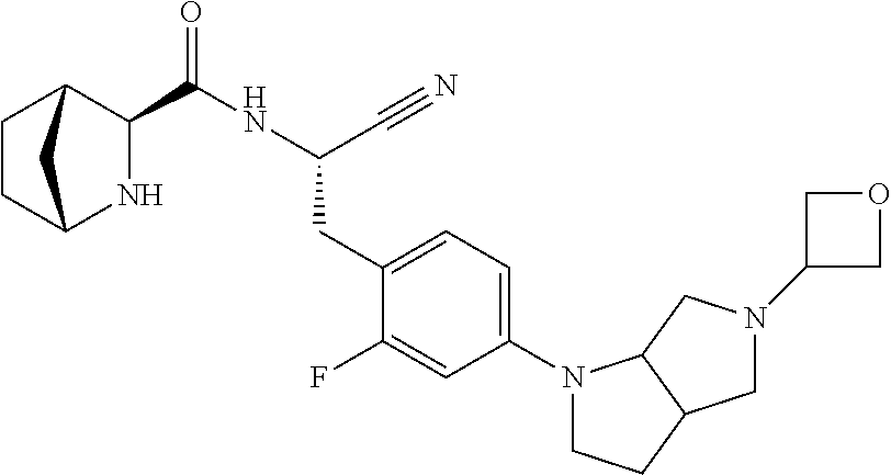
N1C2CCC(C1C(NC(C#N)CC1=CC=C(N3CCC4C3CN(C3COC3)C4)C=C1F)=O)C2
